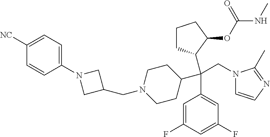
C1([NC])=CC=C(N2CC(CN3CCC(C(C4=CC(F)=CC(F)=C4)(CN4C=CN=C4C)C4CCCC4OC(NC)=O)CC3)C2)C=C1
